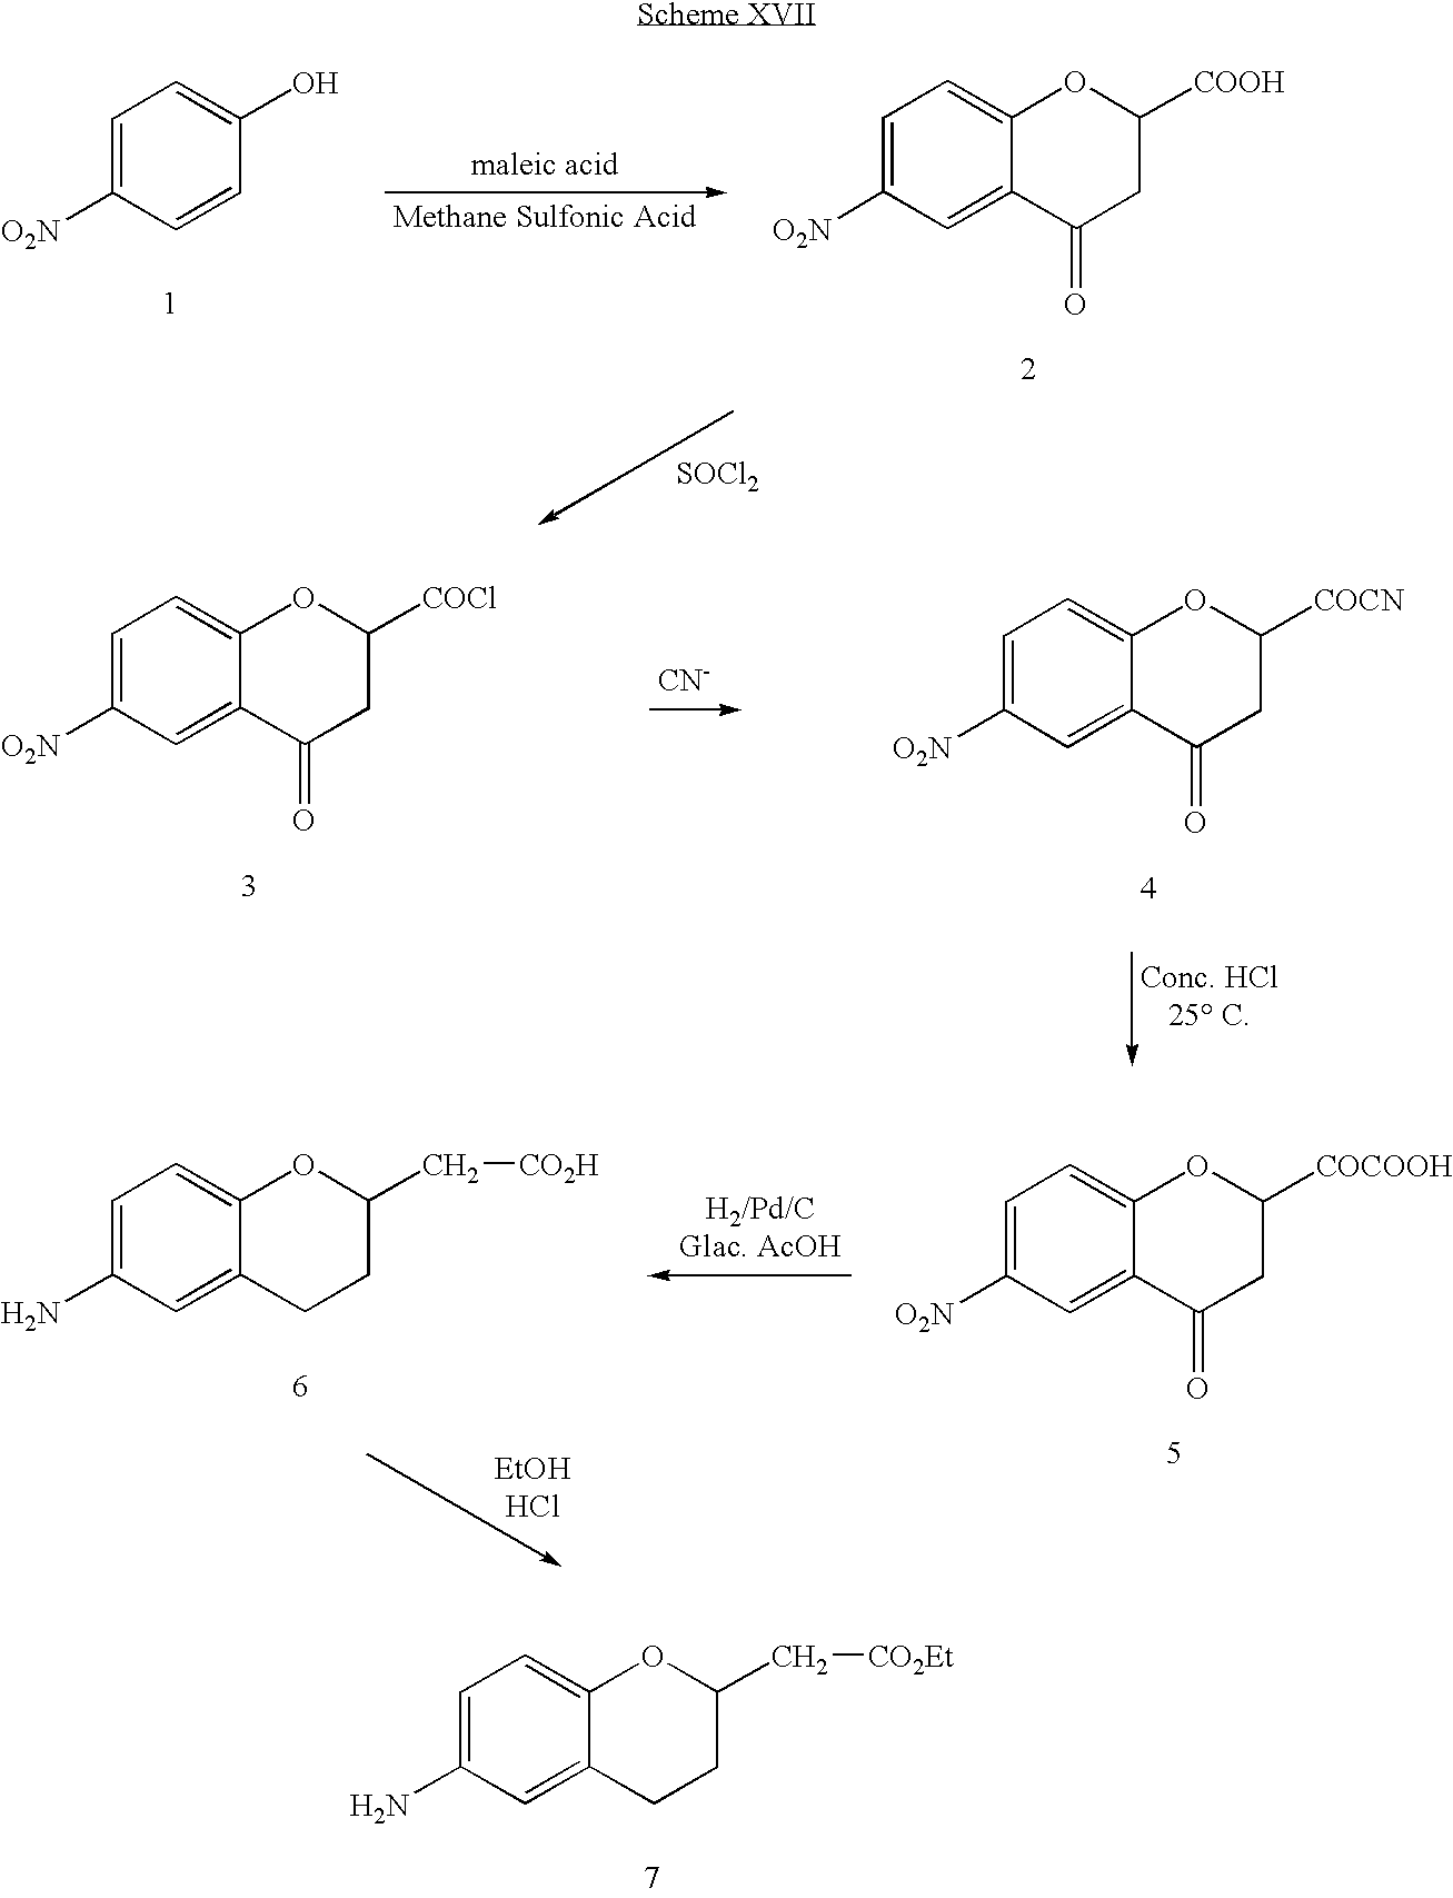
C1=C(N)C=C2C(=C1)OC(C[CO2Et])CC2.C1=C([O2N])C=CC(O)=C1.C1=C([O2N])C=C2C(=C1)OC([COOH])CC2=O.[SOCl2].C1=C([O2N])C=C2C(=C1)OC([COCl])CC2=O.[CN-].C1=C([O2N])C=C2C(=C1)OC([COCN])CC2=O.C1=C(N)C=C2C(=C1)OC(C[CO2H])CC2.C1=C([O2N])C=C2C(=C1)OC([COCOOH])CC2=O.[EtOHHCl]
